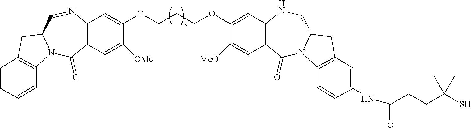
C(COC1=CC2=C(C=C1[MeO])C(=O)N1C(CN2)CC2=C1C=CC(NC(CCC(S)(C)C)=O)=C2)COC1=CC2=C(C=C1[OMe])C(=O)N1C(C=N2)CC2=C1C=CC=C2
